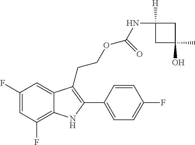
C1(F)=C2C(=CC(F)=C1)C(CCOC(=O)NC1([H])CC(C)(O)C1)=C(C1=CC=C(F)C=C1)N2
